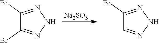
C1(Br)=NNN=C1Br.[Na2SO3].C1(Br)=NNN=C1
